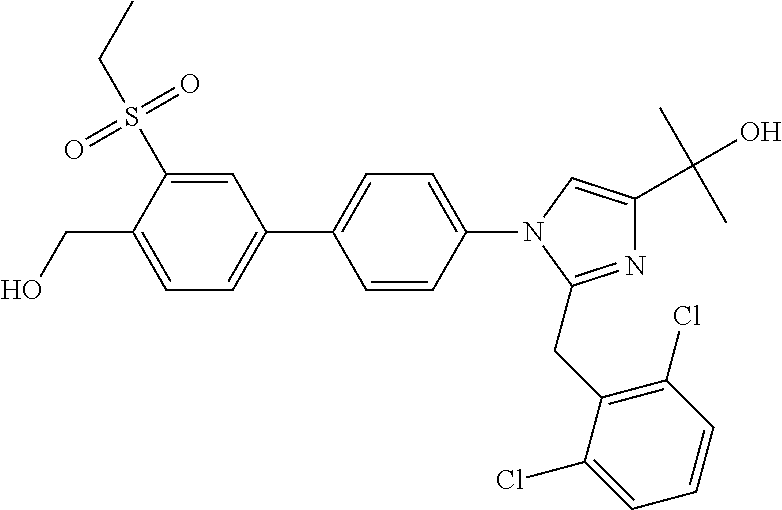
C1(C2=CC=C(CO)C(S(CC)(=O)=O)=C2)=CC=C(N2C(CC3=C(Cl)C=CC=C3Cl)=NC(C(C)(C)O)=C2)C=C1
